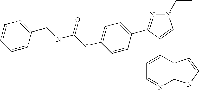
C1=C(C2=CN(CC)N=C2C2=CC=C(NC(=O)NCC3=CC=CC=C3)C=C2)C2=C(N=C1)NC=C2
